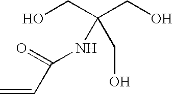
OCC(CO)(CO)NC(=O)C=C
